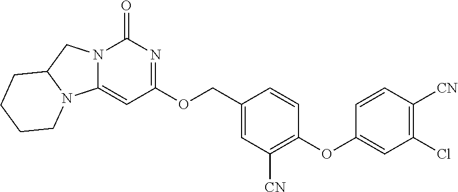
N12C(CN3C1=CC(OCC1=CC([CN])=C(OC4=CC(Cl)=C([CN])C=C4)C=C1)=NC3=O)CCCC2
